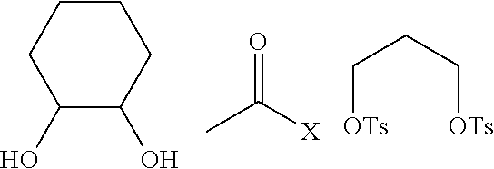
C1(O)C(O)CCCC1.O=C([X])C.C(CC[OTs])[OTs]
